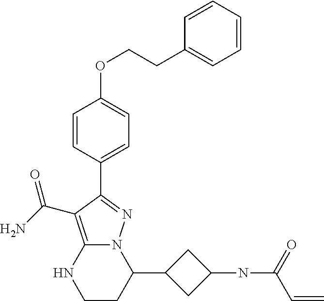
C1=CC(C2=NN3C(=C2C(=O)N)NCCC3C2CC(NC(=O)C=C)C2)=CC=C1OCCC1=CC=CC=C1
